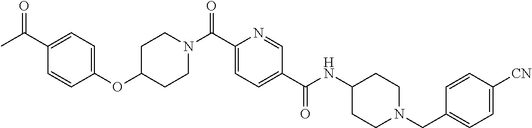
C1CN(C(C2=CC=C(C(=O)NC3CCN(CC4=CC=C([CN])C=C4)CC3)C=N2)=O)CCC1OC1=CC=C(C(C)=O)C=C1
